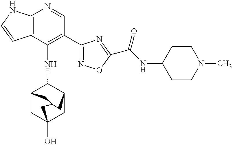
C12=C(C(NC3C4CC5(O)CC3CC(C4)C5)=C(C3=NOC(C(NC4CCN(C)CC4)=O)=N3)C=N1)C=CN2
